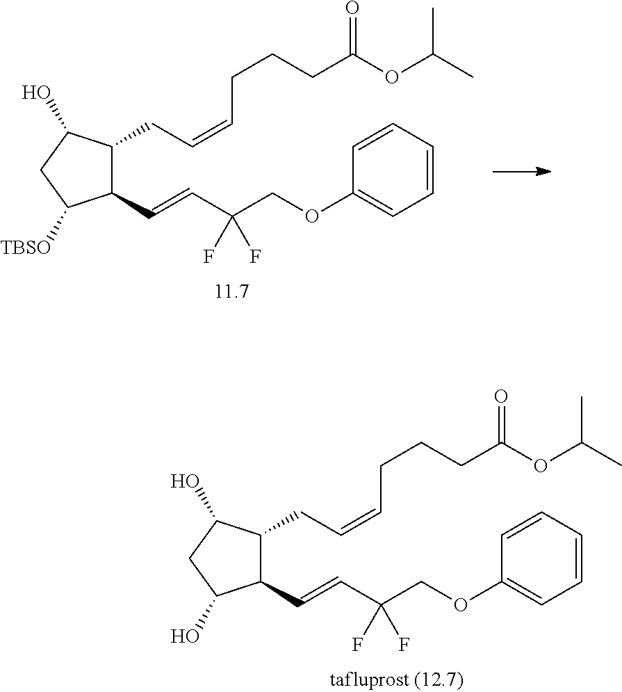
C1(C=CC(COC2=CC=CC=C2)(F)F)C(CC=CCCCC(OC(C)C)=O)C(O)CC1[TBSO].C1(C=CC(COC2=CC=CC=C2)(F)F)C(CC=CCCCC(OC(C)C)=O)C(O)CC1O
